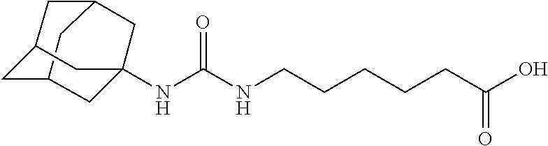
N(C(NCCCCCC(O)=O)=O)C12CC3CC(CC(C1)C3)C2
